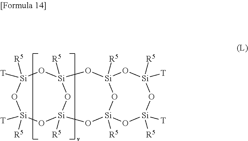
O1[Si]([R5])([T])O[Si]([R5])([T])O[Si]2([R5])O[Si]1([R5])O[Si]1([R5])O[Si]([R5])(O2)O[Si]([R5])([T])O[Si]([R5])([T])O1
